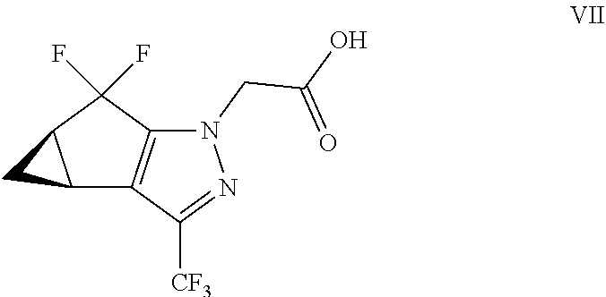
C1([CF3])=NN(CC(=O)O)C2=C1C1CC1C2(F)F
